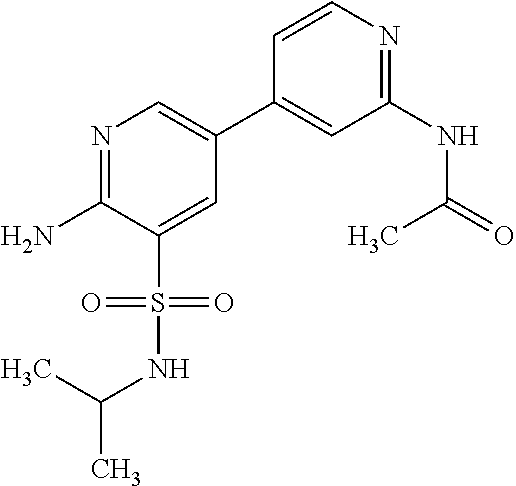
N1=C(N)C(S(NC(C)C)(=O)=O)=CC(C2=CC(NC(=O)C)=NC=C2)=C1
